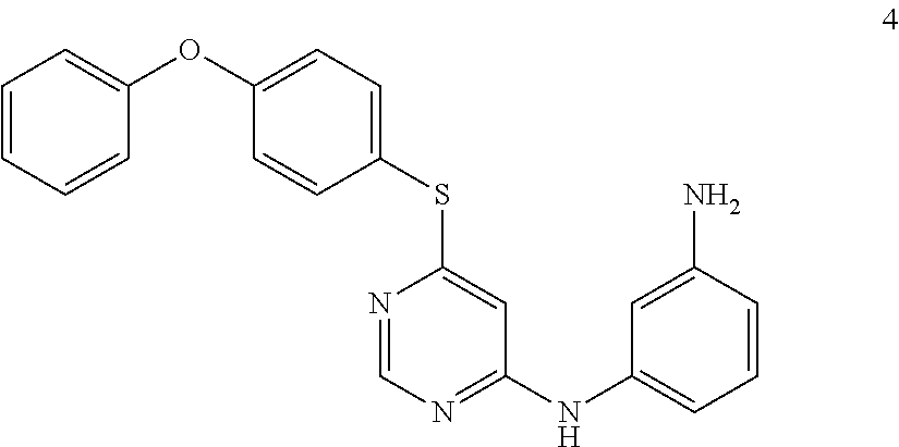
C1=CC=CC(OC2=CC=C(SC3=CC(NC4=CC=CC(N)=C4)=NC=N3)C=C2)=C1
